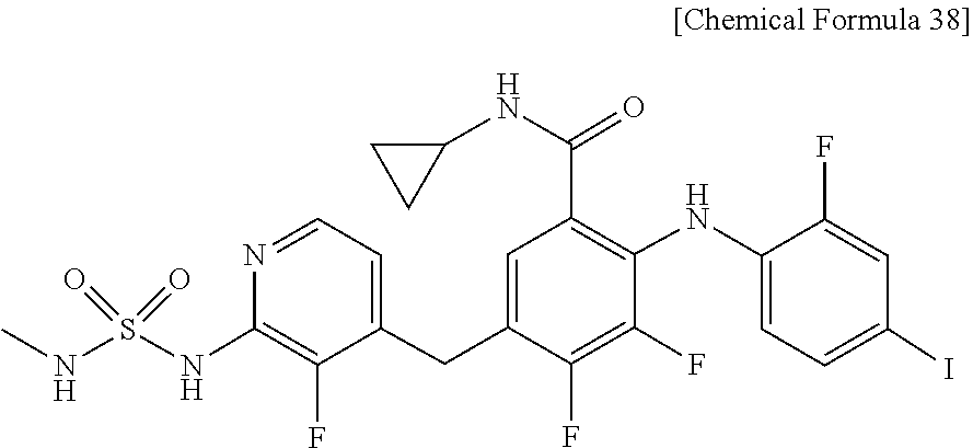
O=S(=O)(NC1=C(F)C(CC2=CC(C(NC3CC3)=O)=C(NC3=CC=C(I)C=C3F)C(F)=C2F)=CC=N1)NC
